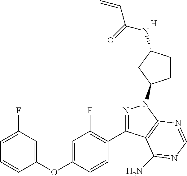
C1(OC2=CC(F)=C(C3=NN(C4CCC(NC(C=C)=O)C4)C4=C3C(N)=NC=N4)C=C2)=CC(F)=CC=C1.[H]
